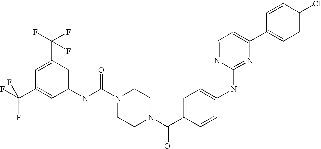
C(N1CCN(C(C2=CC=C(NC3=NC(C4=CC=C(Cl)C=C4)=CC=N3)C=C2)=O)CC1)(NC1=CC(C(F)(F)F)=CC(C(F)(F)F)=C1)=O
